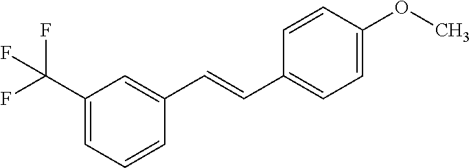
C(C1=CC=C(OC)C=C1)=CC1=CC(C(F)(F)F)=CC=C1
